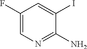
C1(F)=CN=C(N)C(I)=C1
